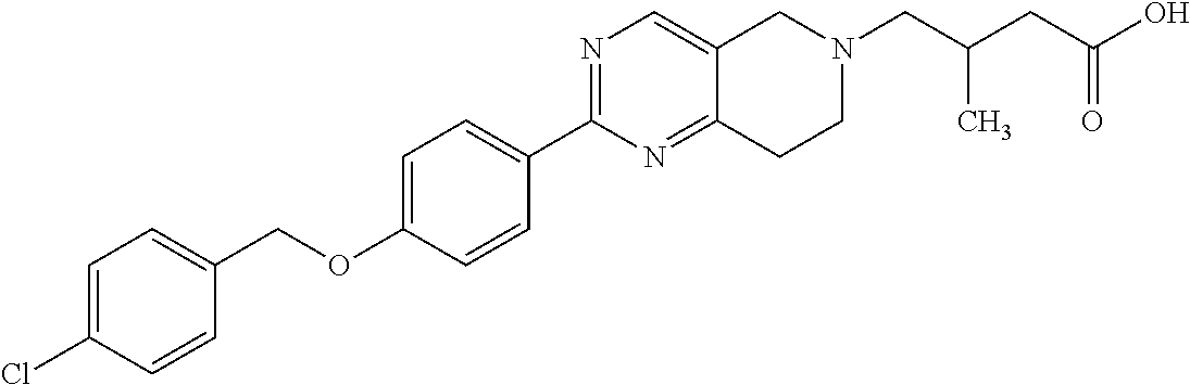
C1=C(Cl)C=CC(COC2=CC=C(C3=NC=C4C(=N3)CCN(CC(CC(O)=O)C)C4)C=C2)=C1
